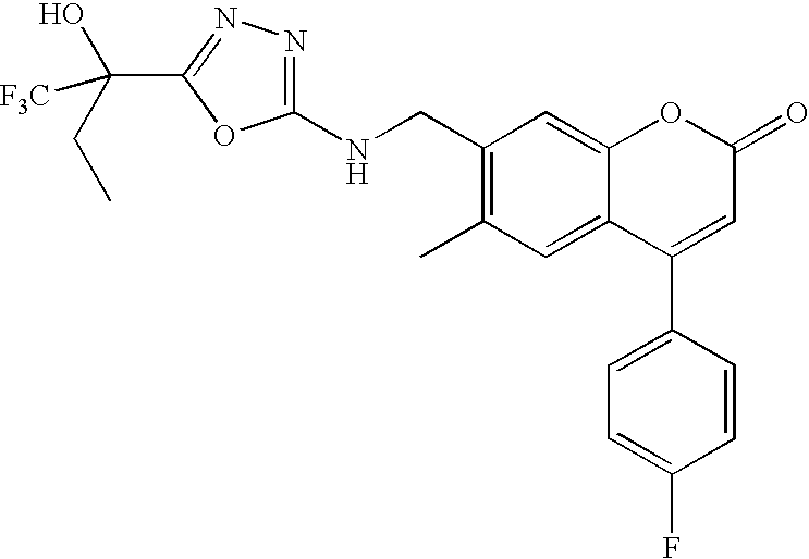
C1(CNC2=NN=C(C(CC)(O)[F3C])O2)=C(C)C=C2C(=C1)OC(=O)C=C2C1=CC=C(F)C=C1
